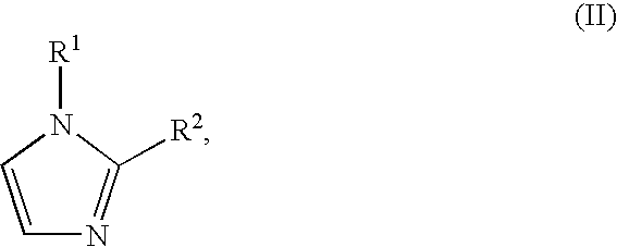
C1=CN([R1])C([R2])=N1
